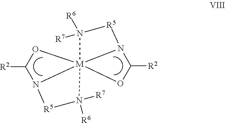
[R2]C1O[M]234(N1[R5]N2([R6])[R7])N([R7])([R6])[R5]N3C([R2])O4
